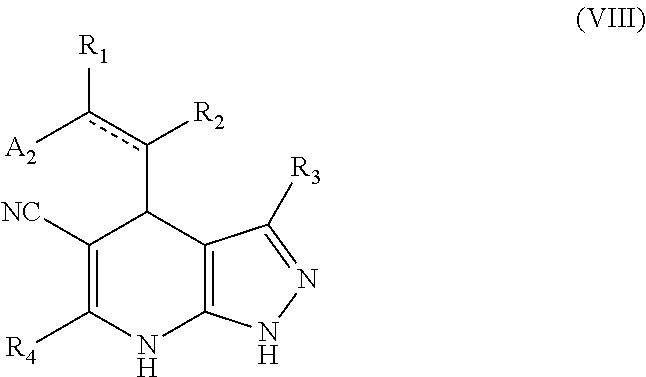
[A2]c(c(C1C([NC])=C([R4])NC2=C1C([R3])=NN2)[R2])[R1]
